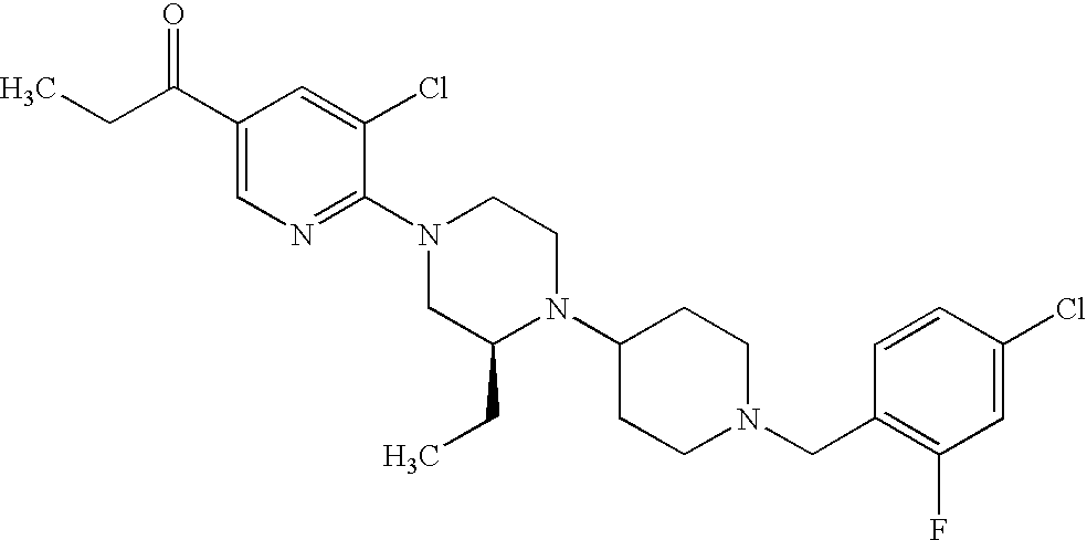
C1(Cl)=CC(F)=C(CN2CCC(N3C(CC)CN(C4=NC=C(C(CC)=O)C=C4Cl)CC3)CC2)C=C1
